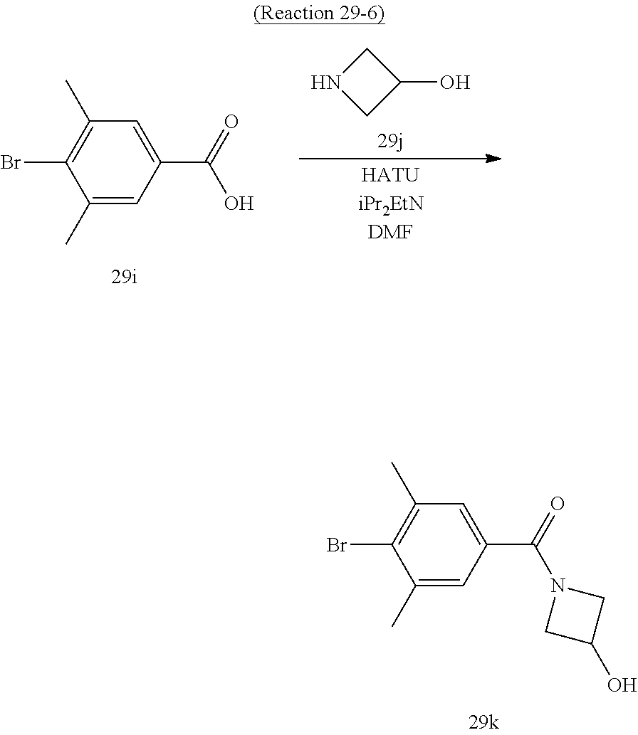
C1(C)=CC(C(=O)N2CC(O)C2)=CC(C)=C1Br.C1(C)=CC(C(=O)O)=CC(C)=C1Br.[HATUiPr2EtNDMF].C1NCC1O
